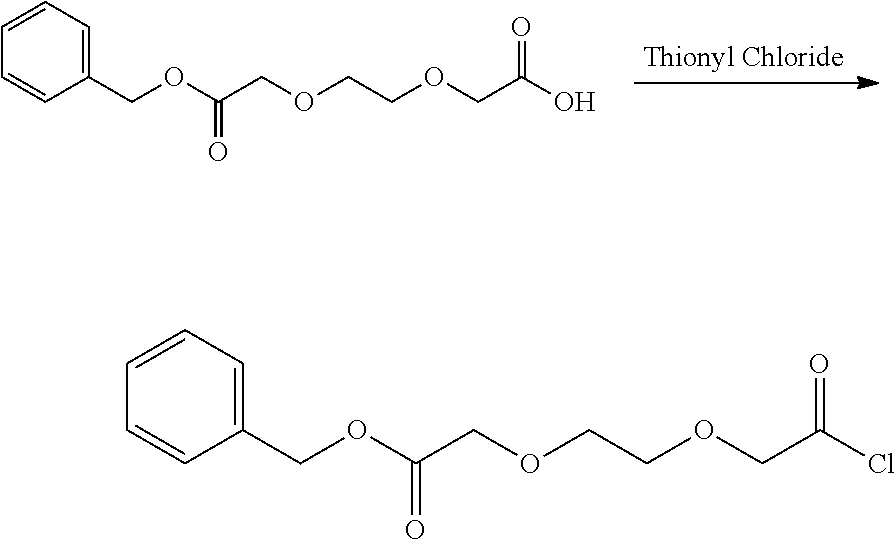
O(C(COCCOCC(Cl)=O)=O)CC1=CC=CC=C1.O(C(COCCOCC(O)=O)=O)CC1=CC=CC=C1
